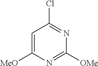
C1=C([MeO])N=C([OMe])N=C1Cl
